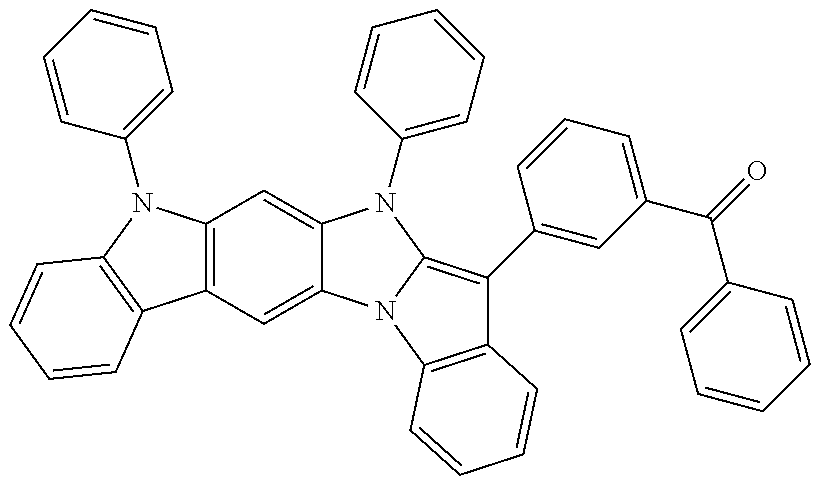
C12=C(C=C3C(=C1)N(C1=CC=CC=C1)C1=C(C4=CC(C(=O)C5=CC=CC=C5)=CC=C4)C4=C(N31)C=CC=C4)C1=C(N2C2=CC=CC=C2)C=CC=C1
